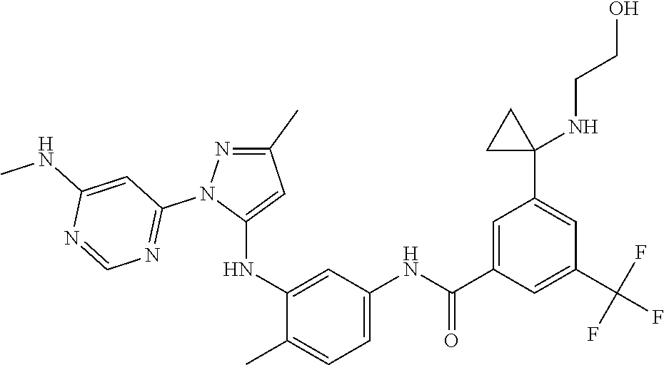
C1(C)=NN(C2=NC=NC(NC)=C2)C(NC2=CC(NC(C3=CC(C4(NCCO)CC4)=CC(C(F)(F)F)=C3)=O)=CC=C2C)=C1
